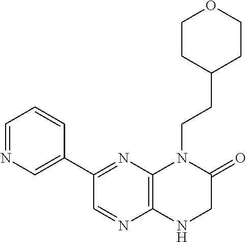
C12=C(N=C(C3=CN=CC=C3)C=N1)N(CCC1CCOCC1)C(=O)CN2
